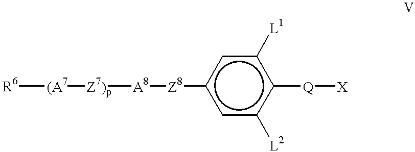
[R6][(A7][Z7)p][A8][Z8]c1cc([L2])c([Q][X])c([L1])c1
